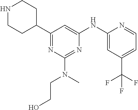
N1CCC(C2=NC(N(CCO)C)=NC(NC3=CC(C(F)(F)F)=CC=N3)=C2)CC1
